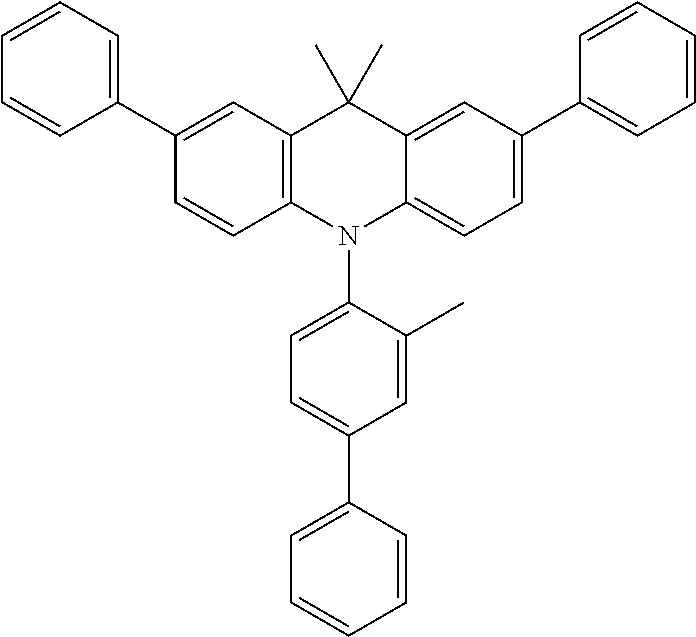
C1(C2=CC=CC=C2)=CC2=C(C=C1)N(C1=CC=C(C3=CC=CC=C3)C=C1C)C1=CC=C(C3=CC=CC=C3)C=C1C2(C)C
